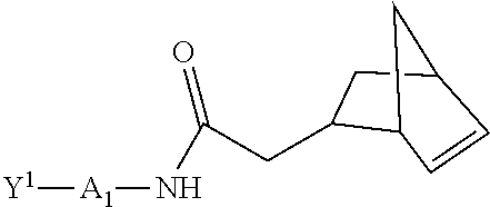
[Y1][A1]NC(=O)CC1C2C=CC(C1)C2
